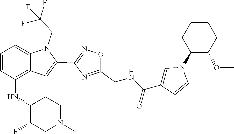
C12=C(NC3C(F)CN(C)CC3)C=CC=C1N(CC(F)(F)F)C(C1=NOC(CNC(C3=CN(C4C(OC)CCCC4)C=C3)=O)=N1)=C2
